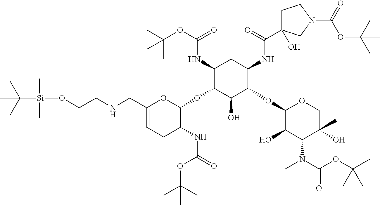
C1(NC(OC(C)(C)C)=O)C(OC2OC(CNCCO[Si](C(C)(C)C)(C)C)=CCC2NC(=O)OC(C)(C)C)C(O)C(OC2C(O)C(N(C)C(=O)OC(C)(C)C)C(C)(O)CO2)C(NC(C2(O)CCN(C(OC(C)(C)C)=O)C2)=O)C1
